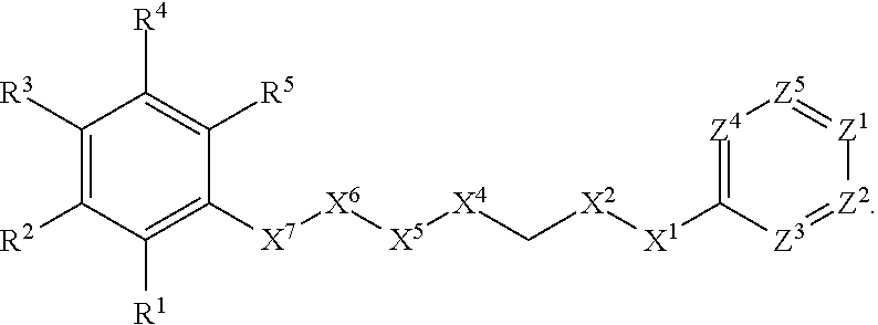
C1([R3])=C([R2])C([R1])=C([X7][X6][X5][X4]C[X2][X1]C2=[Z4][Z5]=[Z1][Z2]=[Z3]2)C([R5])=C1[R4]
